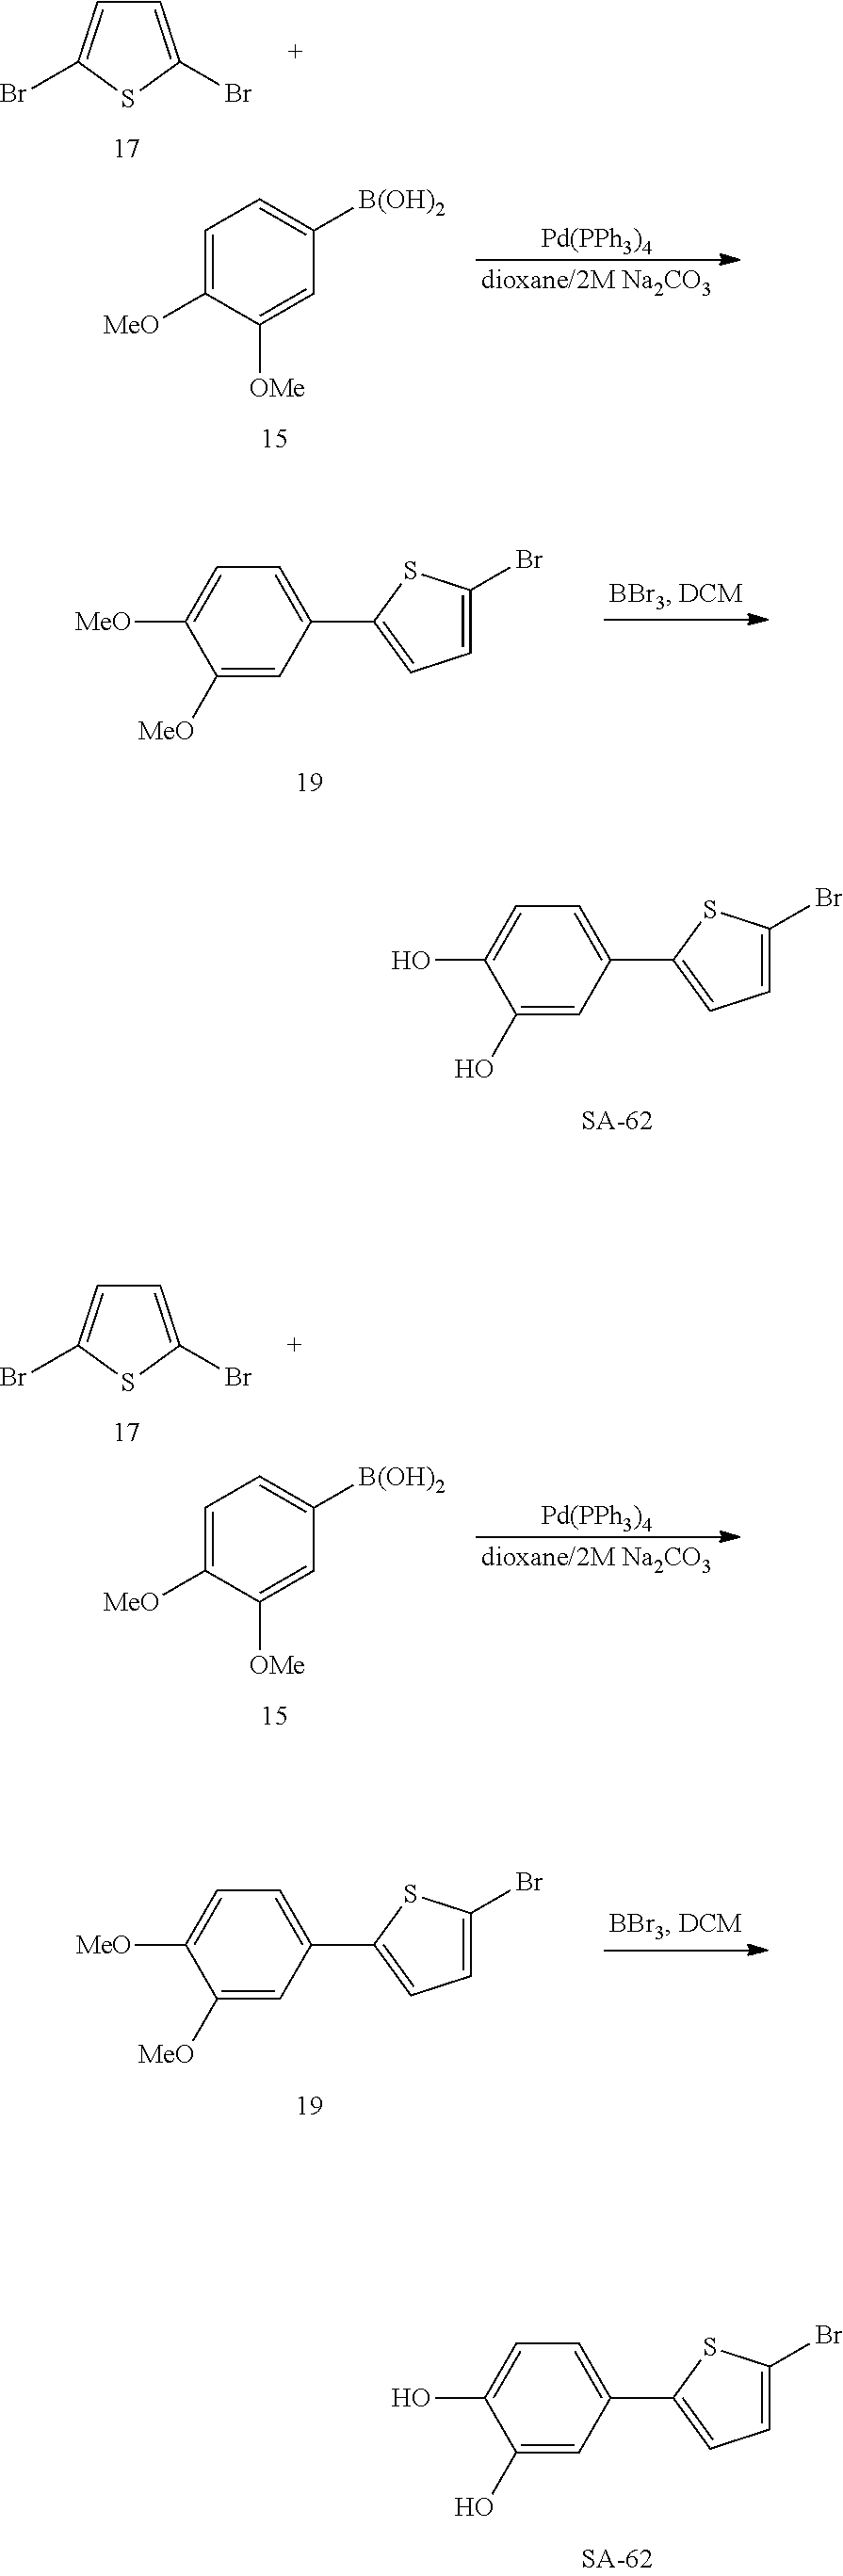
[Pd(PPh3)4].C1=C([MeO])C([OMe])=CC([B(OH)2])=C1.[Pd(PPh3)4].C1=C([MeO])C([OMe])=CC([B(OH)2])=C1.C1=C(Br)SC(Br)=C1.C1=C(Br)SC(Br)=C1.C1(O)=CC(C2=CC=C(Br)S2)=CC=C1O.C1(O)=CC(C2=CC=C(Br)S2)=CC=C1O.C1([MeO])=CC(C2=CC=C(Br)S2)=CC=C1[MeO].C1([MeO])=CC(C2=CC=C(Br)S2)=CC=C1[MeO]
